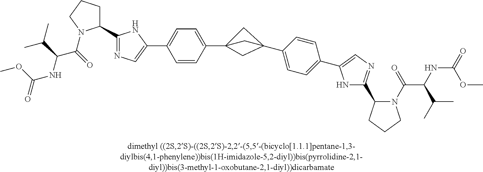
C1(C2=NC=C(C3=CC=C(C45CC(C6=CC=C(C7=CN=C(C8N(C(=O)C(NC(=O)OC)C(C)C)CCC8)N7)C=C6)(C4)C5)C=C3)N2)CCCN1C(=O)C(NC(=O)OC)C(C)C
